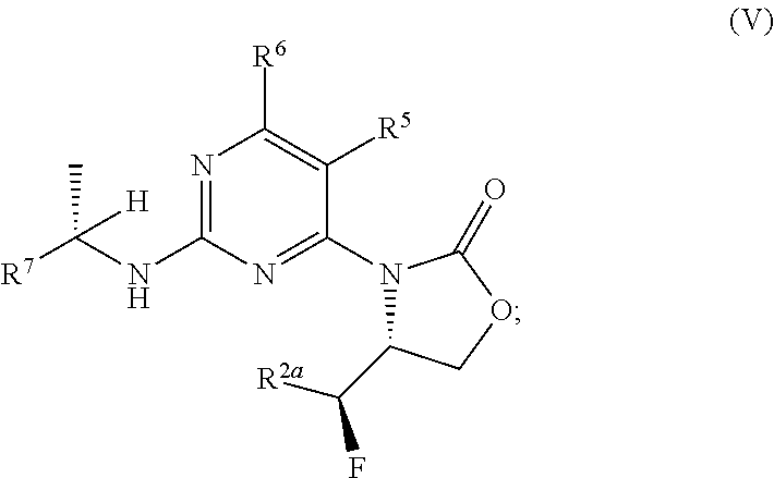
N1=C(NC([R7])(C)[H])N=C(N2C(C([R2a])F)COC2=O)C([R5])=C1[R6]
